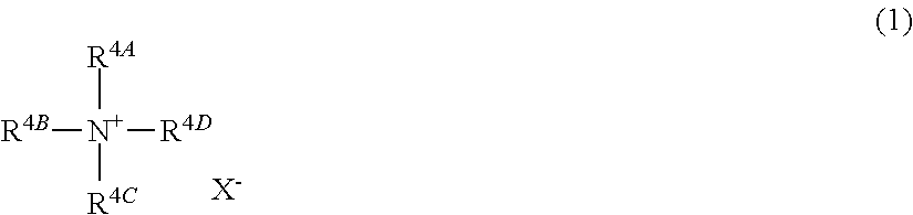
[R4B][N+]([R4D])([R4C])[R4A].[X-]
